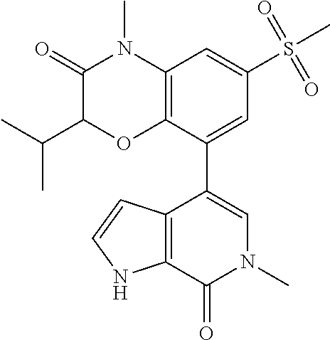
C1(=O)C(C(C)C)OC2=C(N1C)C=C(S(=O)(=O)C)C=C2C1=CN(C)C(=O)C2=C1C=CN2
